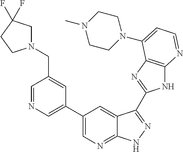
C1=NC=C(C2=CN=C3C(=C2)C(C2=NC4=C(N2)N=CC=C4N2CCN(C)CC2)=NN3)C=C1CN1CC(F)(F)CC1
